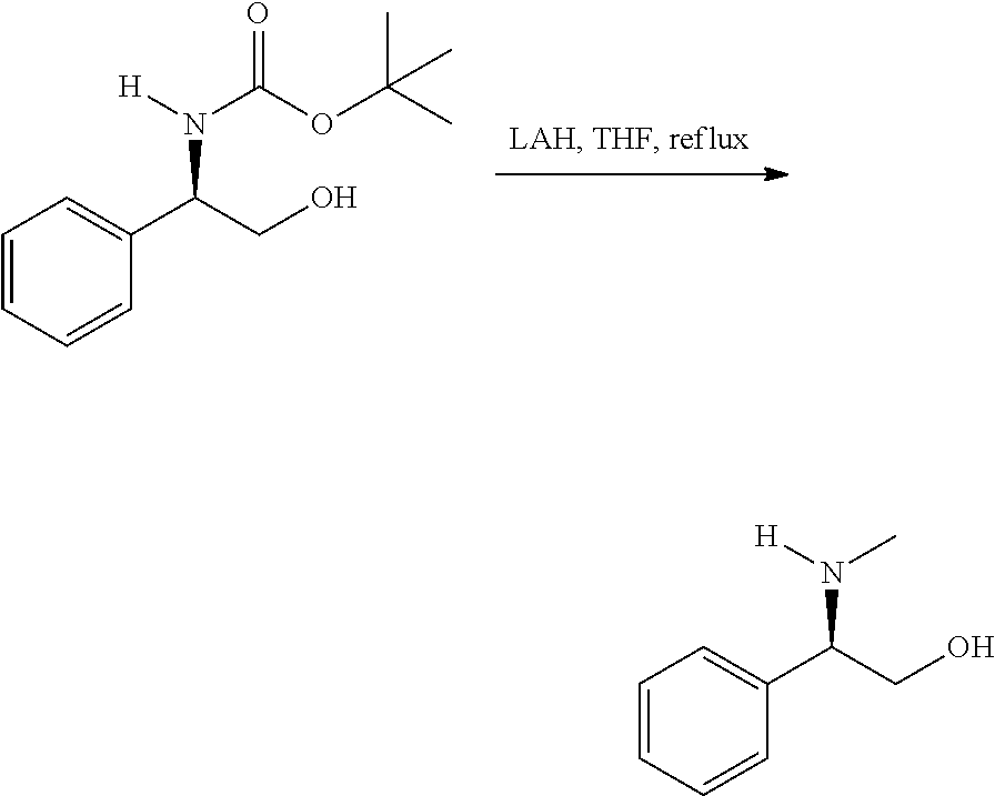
C1=CC=CC(C(CO)N([H])C(OC(C)(C)C)=O)=C1.C1=CC=CC(C(CO)N([H])C)=C1
